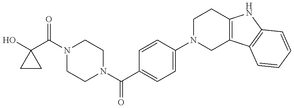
OC1(C(N2CCN(C(=O)C3=CC=C(N4CC5=C(CC4)NC4=C5C=CC=C4)C=C3)CC2)=O)CC1
